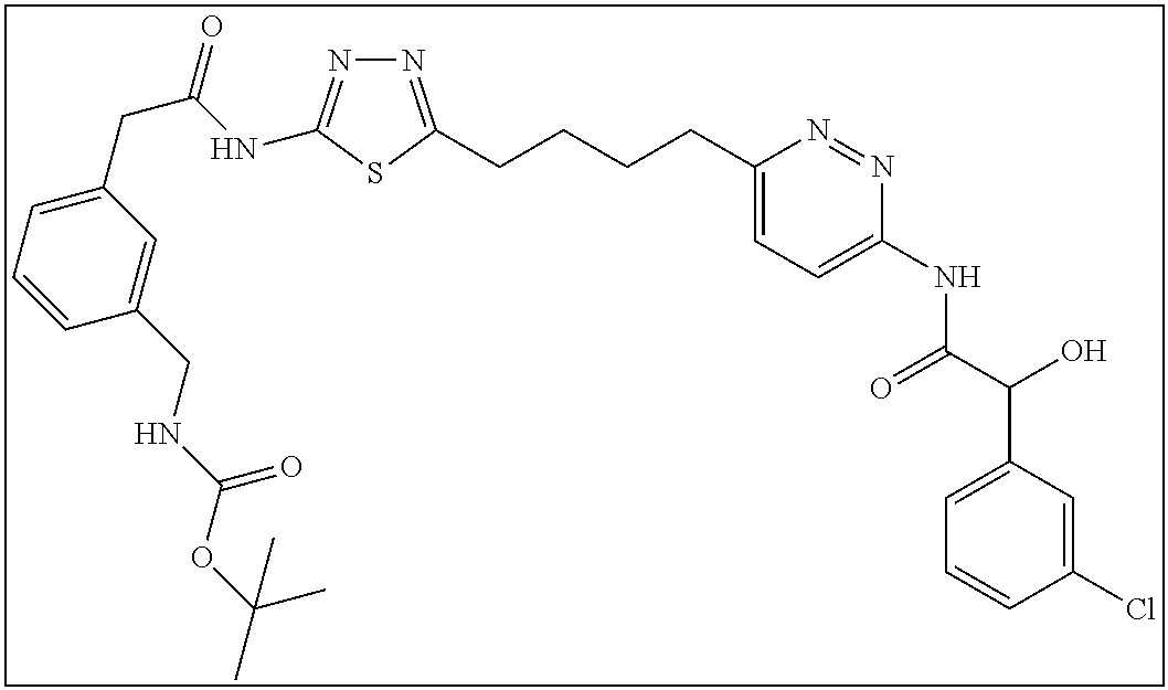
N1=C(CCCCC2=CC=C(NC(C(O)C3=CC=CC(Cl)=C3)=O)N=N2)SC(NC(CC2=CC=CC(CNC(OC(C)(C)C)=O)=C2)=O)=N1
